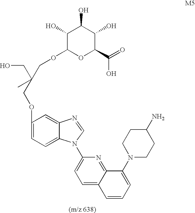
C1(O)C(OCC(CO)(COC2=CC=C3C(=C2)N=CN3C2=CC=C3C(=N2)C(N2CCC(N)CC2)=CC=C3)C)OC(C(=O)O)C(O)C1O
